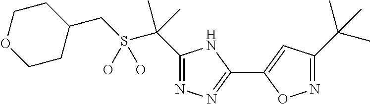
C1(CS(C(C2=NN=C(C3=CC(C(C)(C)C)=NO3)N2)(C)C)(O)O)CCOCC1
